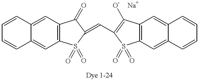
C12=CC3=C(C=C1C=CC=C2)S(=O)(=O)C(=CC1=C([O-])C2=C(C=C4C(=C2)C=CC=C4)S1(=O)=O)C3=O.[Na]
